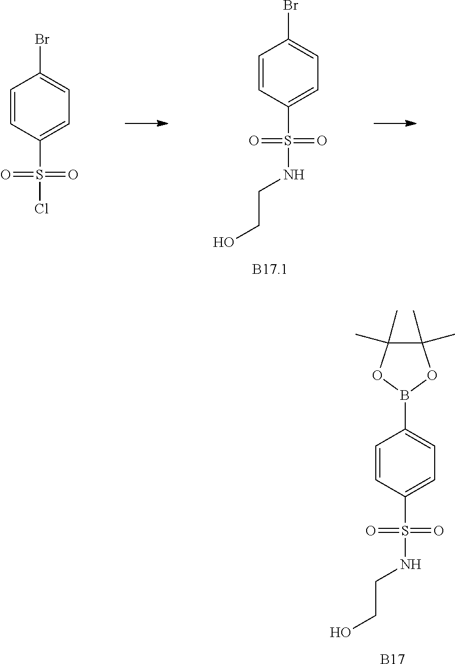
C1=CC(S(NCCO)(=O)=O)=CC=C1B1OC(C)(C)C(C)(C)O1.[B17].C1=CC(S(NCCO)(=O)=O)=CC=C1Br.C1=CC(S(Cl)(=O)=O)=CC=C1Br
